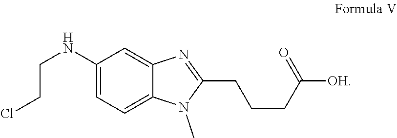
C1(NCCCl)=CC=C2C(=C1)N=C(CCCC(=O)[OH])N2C
